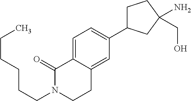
N1(CCCCCC)CCC2=CC(C3CCC(N)(CO)C3)=CC=C2C1=O
